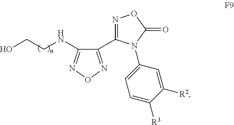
C1(C2=NOC(=O)N2C2=CC=C([R3])C([R2])=C2)=NON=C1NCCO
